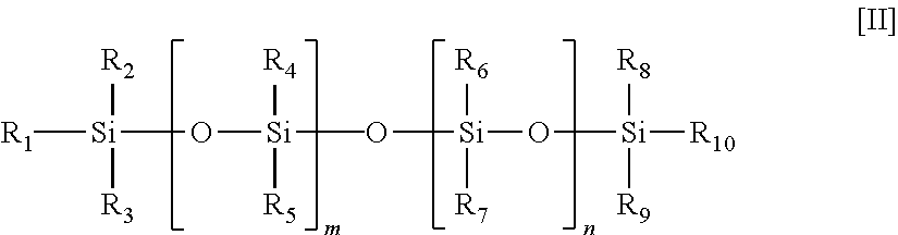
[R1][Si](O[Si](O[Si](O[Si]([R10])([R8])[R9])([R6])[R7])(C)([R5])[R4])([R3])[R2]
